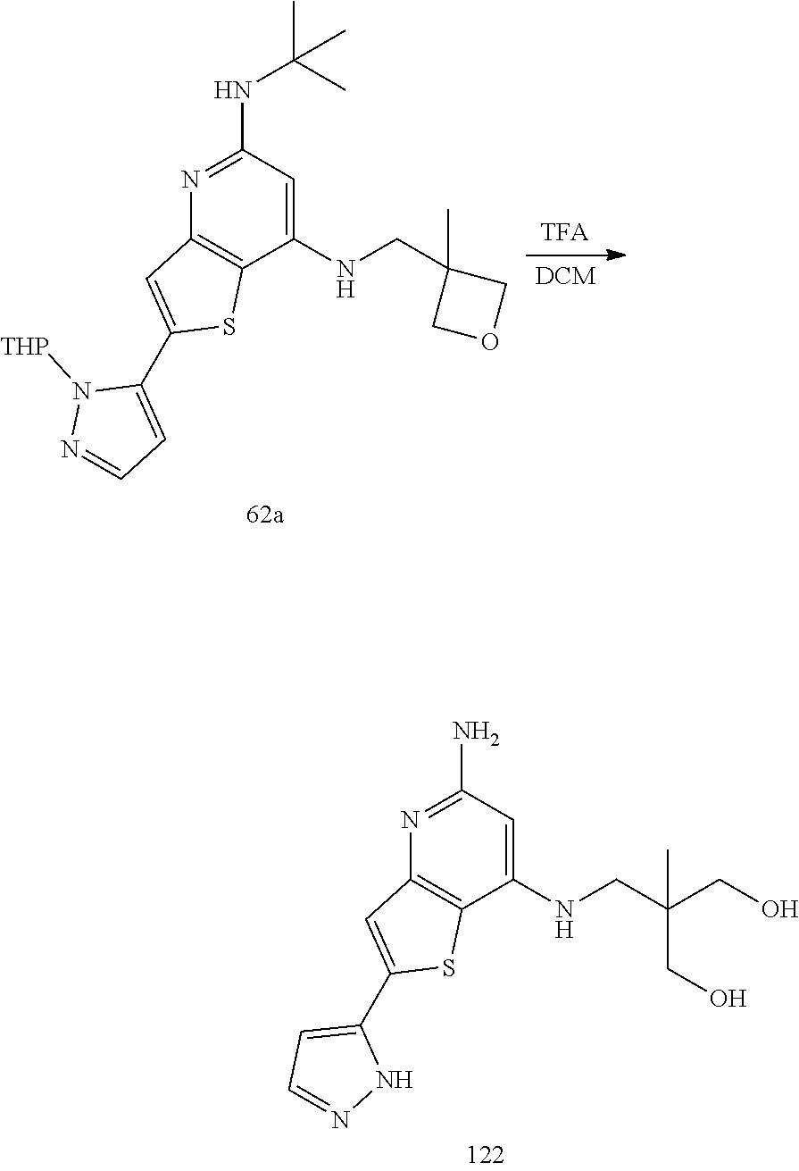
N1=C(NC(C)(C)C)C=C(NCC2(C)COC2)C2=C1C=C(C1=CC=NN1[THP])S2.N1=C(N)C=C(NCC(CO)(C)CO)C2=C1C=C(C1=CC=NN1)S2
